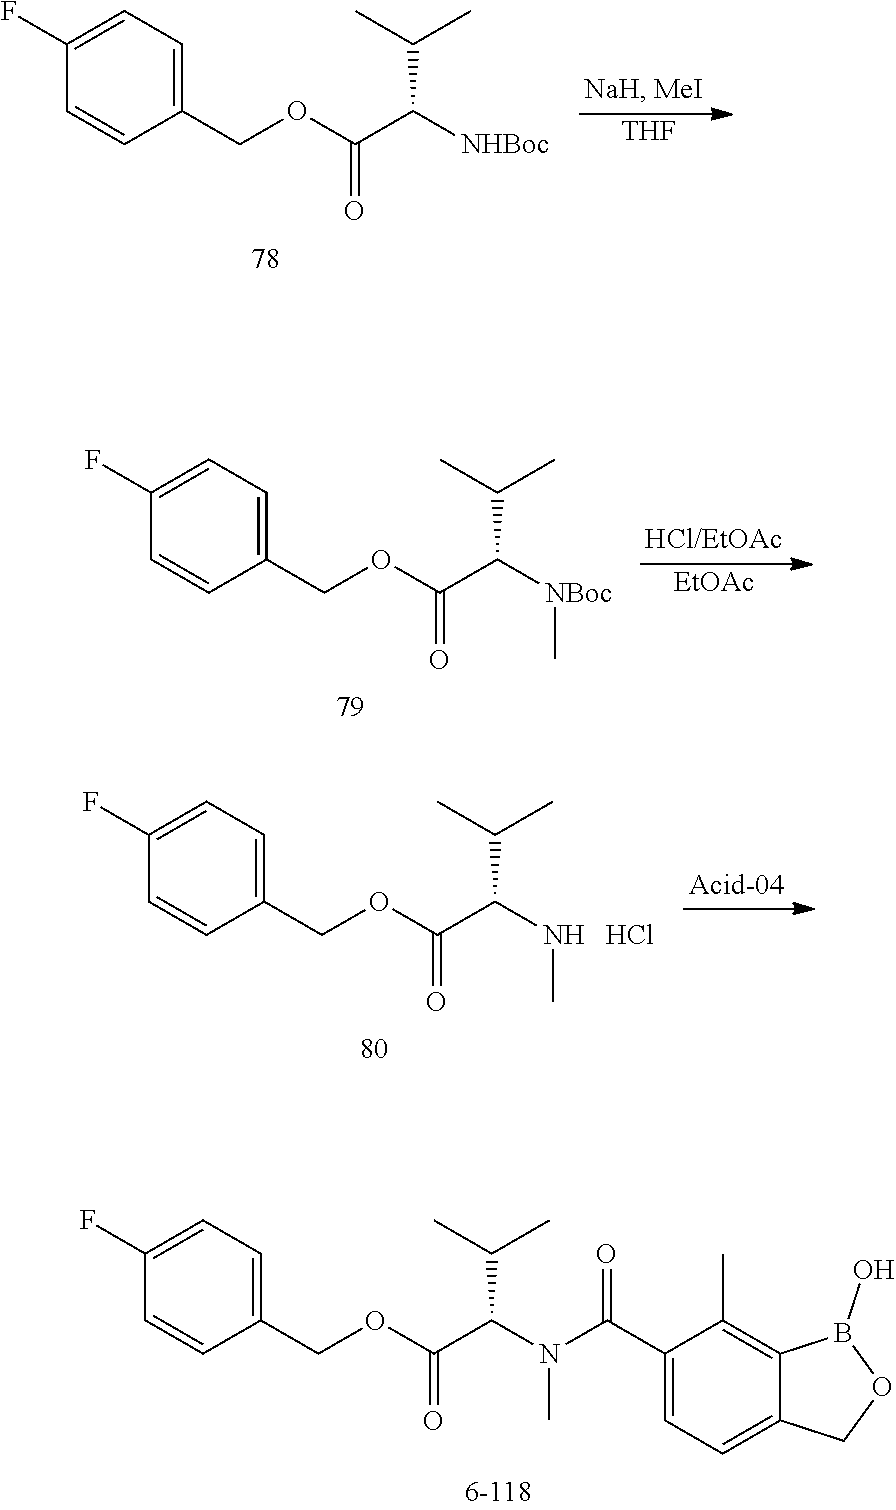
[THF].C1(COC(C([NHBoc])C(C)C)=O)=CC=C(F)C=C1.[EtOAc].C1(COC(C([NBoc]C)C(C)C)=O)=CC=C(F)C=C1.C1(COC(C(NC)C(C)C)=O)=CC=C(F)C=C1.Cl.C1(COC(C(N(C)C(C2=CC=C3C(=C2C)B(O)OC3)=O)C(C)C)=O)=CC=C(F)C=C1
